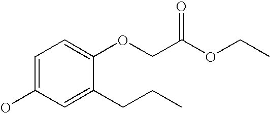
C1=C(O)C=C(CCC)C(OCC(OCC)=O)=C1
